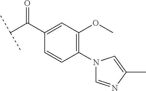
C(C(C1=CC(OC)=C(N2C=NC(C)=C2)C=C1)=O)(C)C
